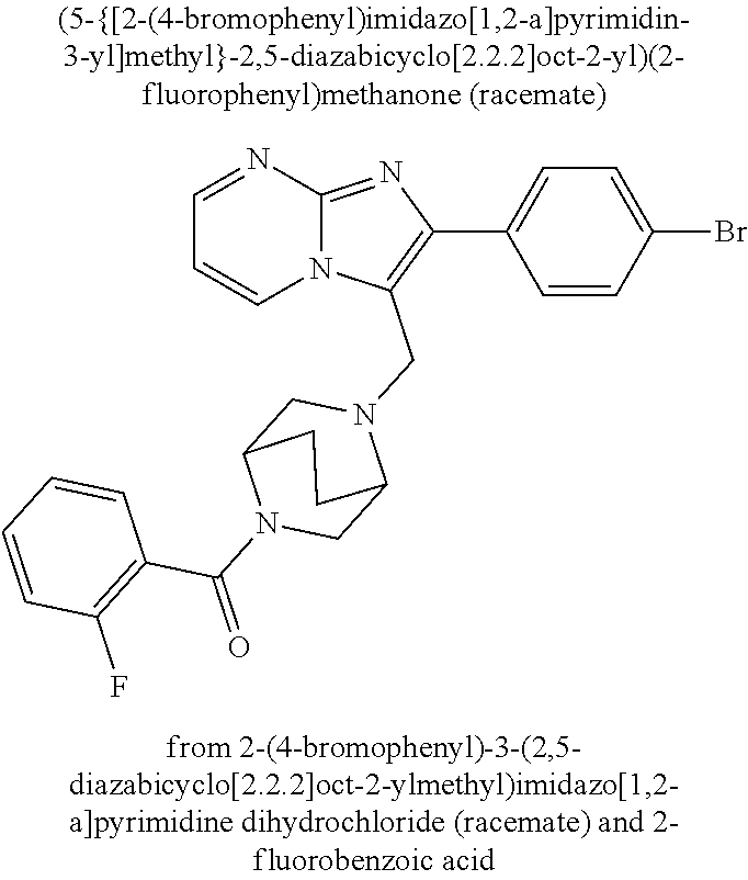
N12C(=NC(C3=CC=C(Br)C=C3)=C1CN1CC3N(C(=O)C4=C(F)C=CC=C4)CC1CC3)N=CC=C2
